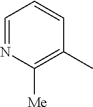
C1=NC([Me])=C(C)C=C1
